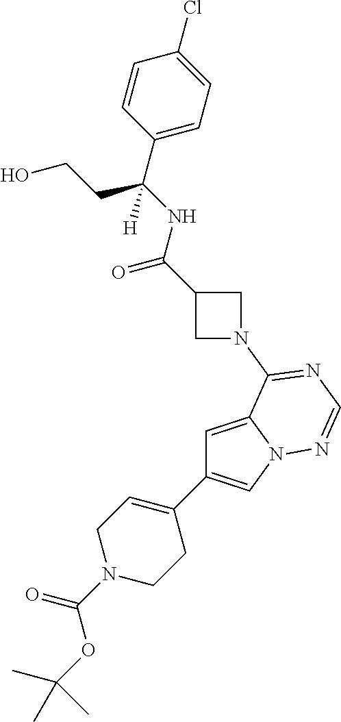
C1(C2=CN3C(=C2)C(N2CC(C(NC(C4=CC=C(Cl)C=C4)(CCO)[H])=O)C2)=NC=N3)=CCN(C(=O)OC(C)(C)C)CC1
